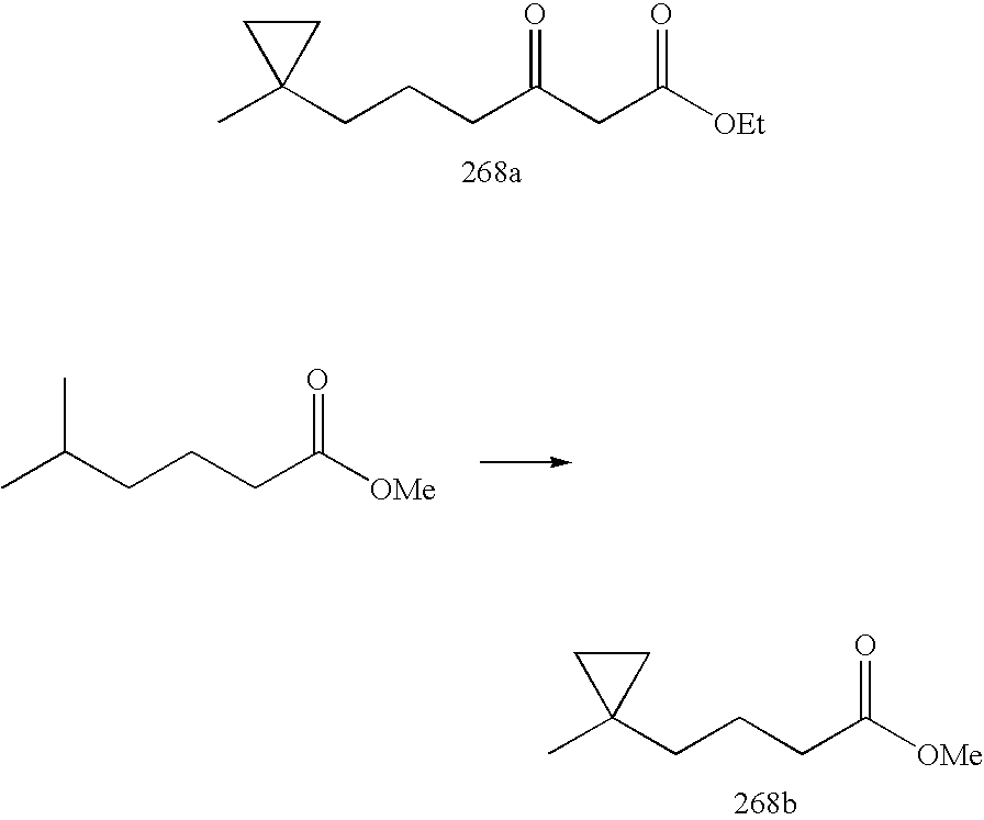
CC1(CCCC(CC([OEt])=O)=O)CC1.CC(CCCC([OMe])=O)C.CC1(CCCC([OMe])=O)CC1
